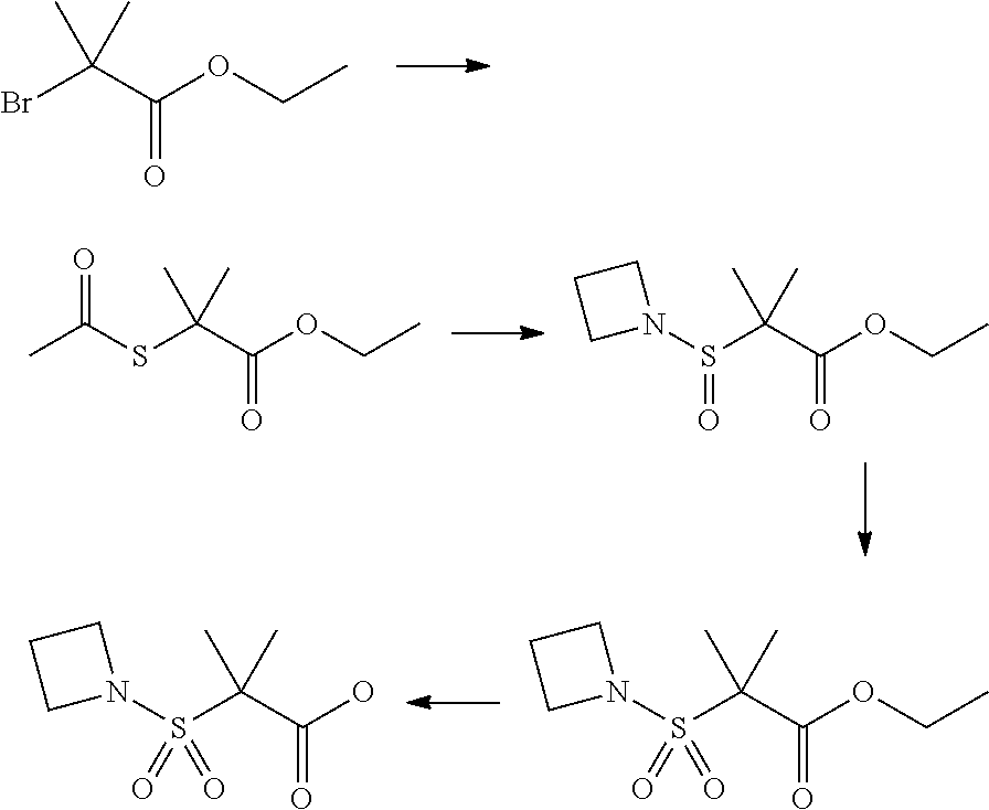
BrC(C(OCC)=O)(C)C.S(C(C(OCC)=O)(C)C)C(C)=O.S(C(C(OCC)=O)(C)C)(N1CCC1)=O.S(C(C(OCC)=O)(C)C)(N1CCC1)(=O)=O.S(C(C(O)=O)(C)C)(N1CCC1)(=O)=O
